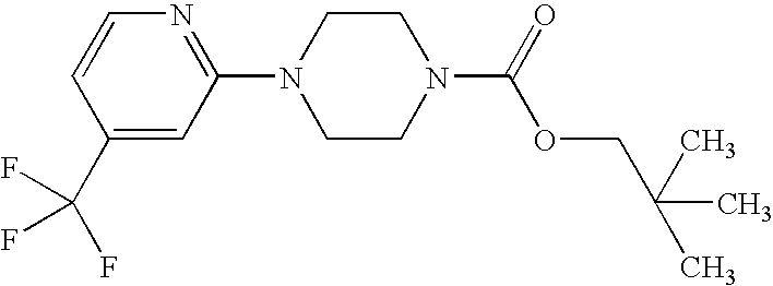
C1(C(F)(F)F)=CC(N2CCN(C(=O)OCC(C)(C)C)CC2)=NC=C1
